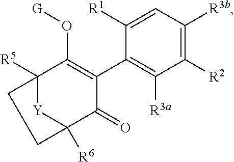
C12([R5])[Y]C([R6])(C(=O)C(C3=C([R3a])C([R2])=C([R3b])C=C3[R1])=C1O[G])CC2
